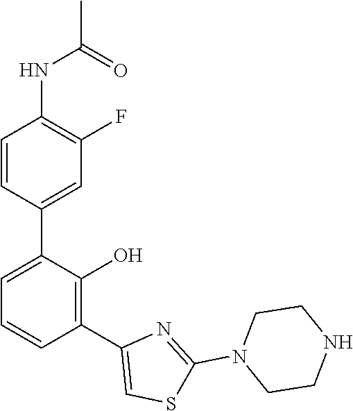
N(C1=C(F)C=C(C2=CC=CC(C3=CSC(N4CCNCC4)=N3)=C2O)C=C1)C(C)=O
